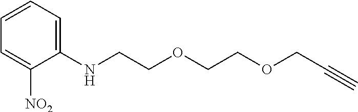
N(CCOCCOCC#C)C1=CC=CC=C1[NO2]
